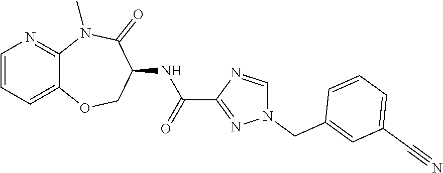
C12=CC=CN=C1N(C)C(=O)C(NC(C1=NN(CC3=CC(C#N)=CC=C3)C=N1)=O)CO2
